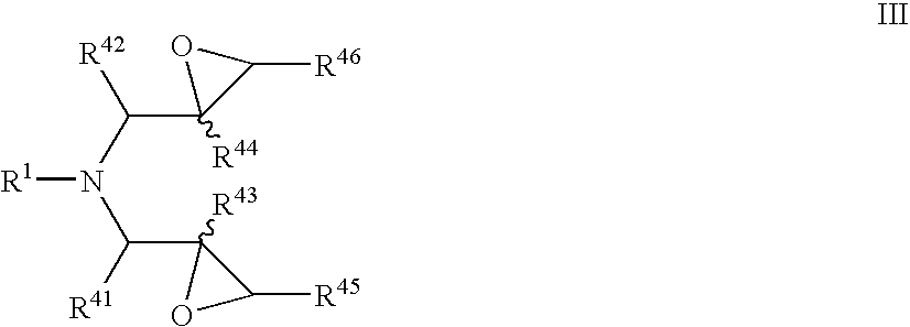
C(N(C([R42])C1([R44])C([R46])O1)[R1])([R41])C1([R43])OC1[R45]
